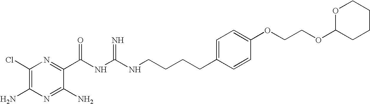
C1(Cl)=C(N)N=C(N)C(C(NC(NCCCCC2=CC=C(OCCOC3CCCCO3)C=C2)=N)=O)=N1
